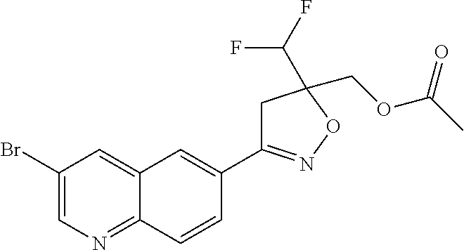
C1(Br)=CN=C2C(=C1)C=C(C1=NOC(COC(C)=O)(C(F)F)C1)C=C2
